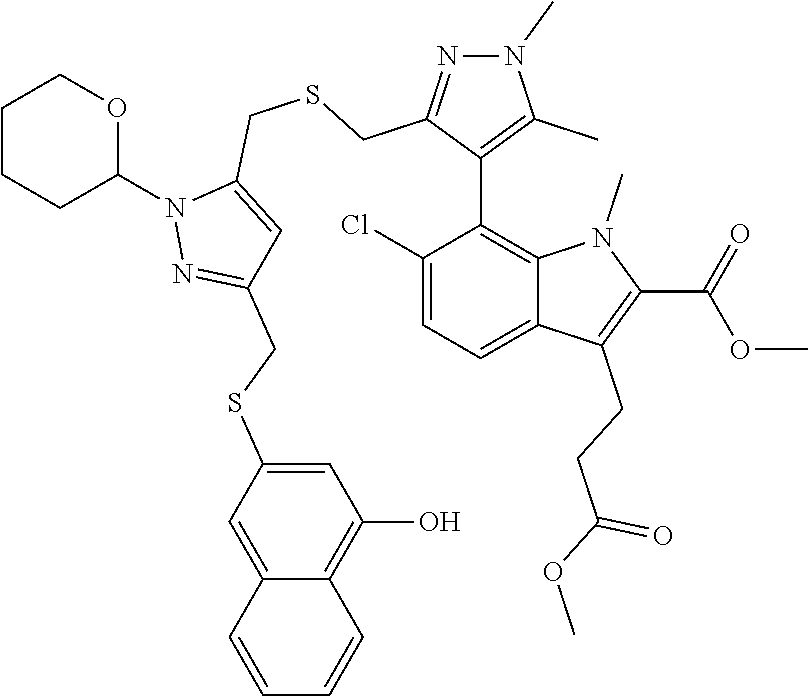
C1CCC(N2N=C(CSC3=CC(O)=C4C(=C3)C=CC=C4)C=C2CSCC2=NN(C)C(C)=C2C2=C3C(=CC=C2Cl)C(CCC(OC)=O)=C(C(=O)OC)N3C)OC1
